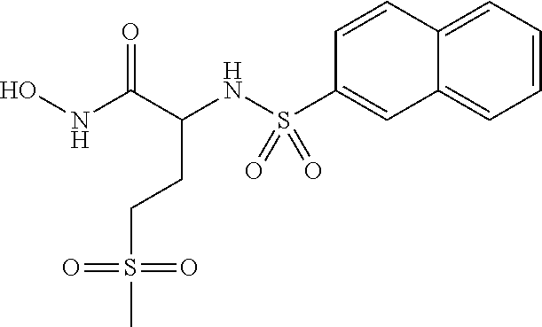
S(NC(C(NO)=O)CCS(C)(=O)=O)(C1=CC2=CC=CC=C2C=C1)(=O)=O
